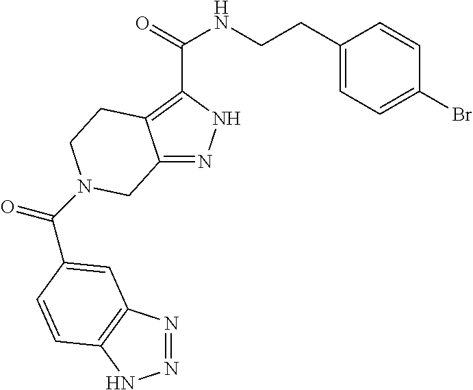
C12=NNC(C(=O)NCCC3=CC=C(Br)C=C3)=C1CCN(C(=O)C1=CC3=C(NN=N3)C=C1)C2
